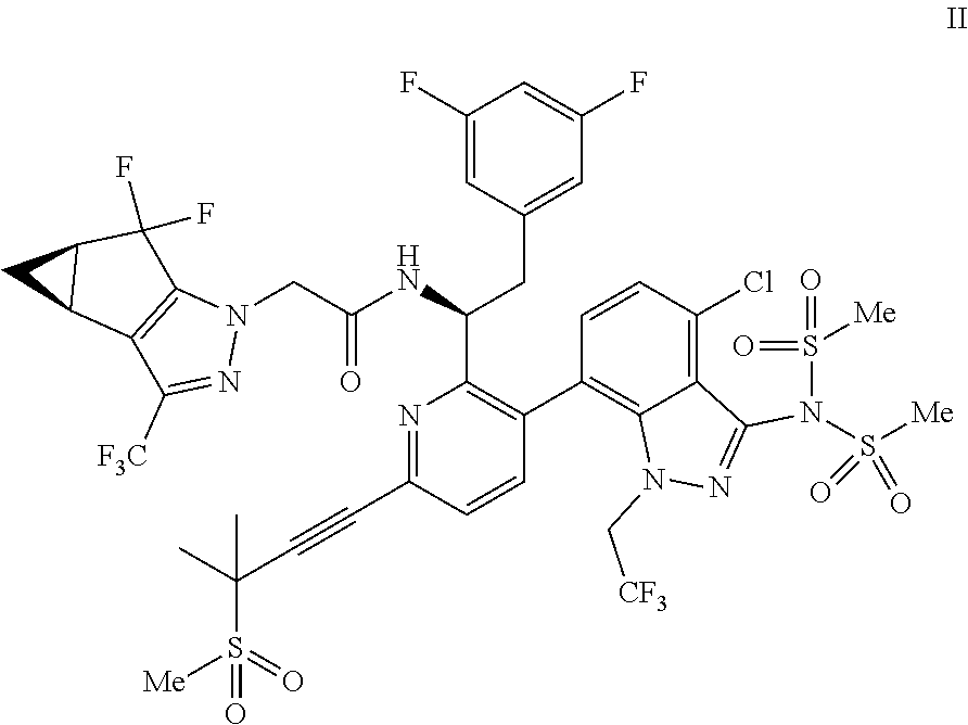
S(=O)(=O)(C(C#CC1=NC(C(NC(CN2C3=C(C([F3C])=N2)C2CC2C3(F)F)=O)CC2=CC(F)=CC(F)=C2)=C(C2=C3C(=C(Cl)C=C2)C(N(S(=O)(=O)[Me])S(=O)([Me])=O)=NN3C[CF3])C=C1)(C)C)[Me]
